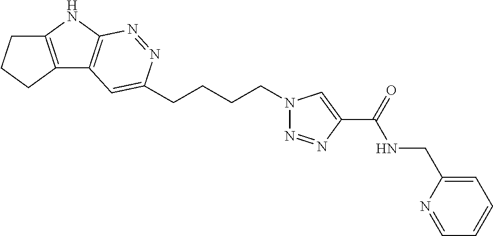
C(CCCN1N=NC(C(NCC2=CC=CC=N2)=O)=C1)C1=CC2=C(NC3=C2CCC3)N=N1
